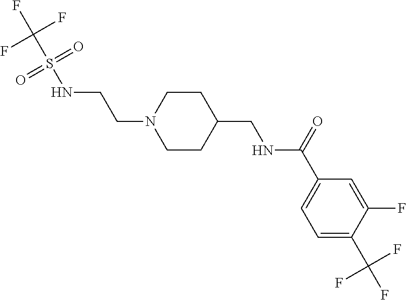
C1=C(C(F)(F)F)C(F)=CC(C(=O)NCC2CCN(CCNS(C(F)(F)F)(=O)=O)CC2)=C1
